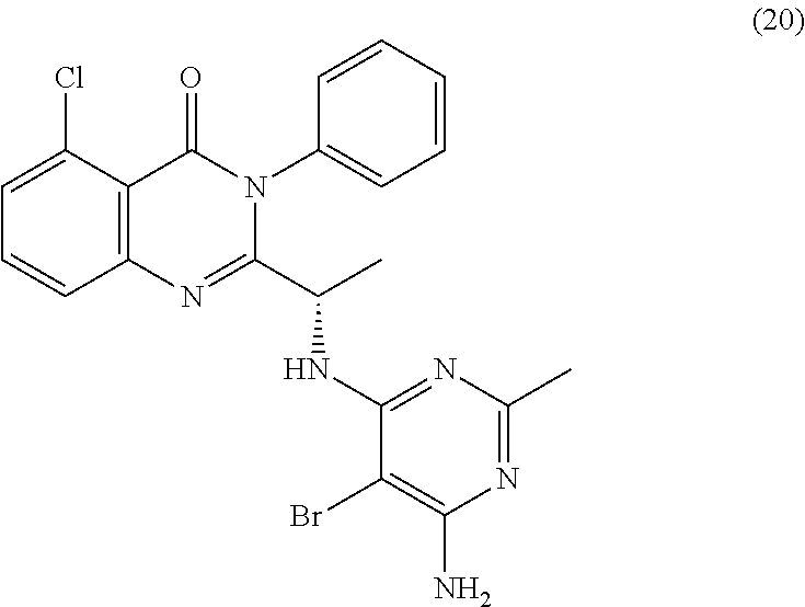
C1=CC2=C(C(=O)N(C3=CC=CC=C3)C(C(C)NC3=NC(C)=NC(N)=C3Br)=N2)C(Cl)=C1
